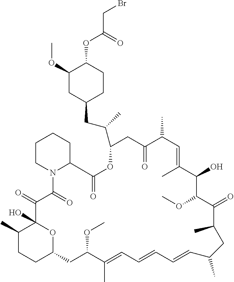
C1(OC)CC(CC(C2CC(=O)C(C)C=C(C)C(O)C(OC)C(=O)C(C)CC(C)C=CC=CC=C(C)C(OC)CC3OC(O)(C(C)CC3)C(=O)C(=O)N3C(CCCC3)C(=O)O2)C)CCC1OC(CBr)=O
